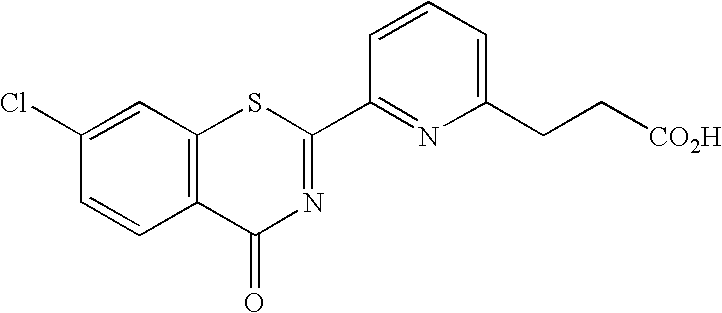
C1(Cl)=CC2=C(C=C1)C(=O)N=C(C1=NC(CC[CO2H])=CC=C1)S2
